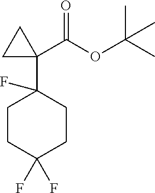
C1CC(F)(F)CCC1(C1(C(OC(C)(C)C)=O)CC1)F
